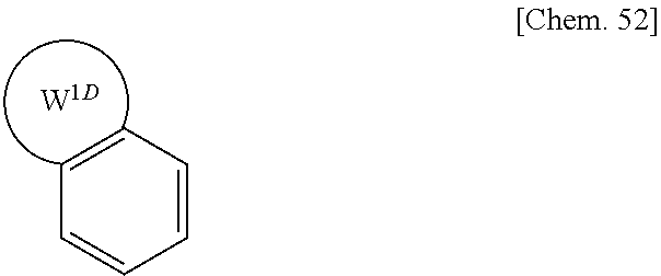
C1=CC=CC=C1.[W1D]
